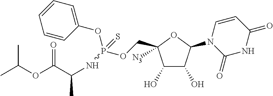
C1(O)C(O)C(N2C(=O)NC(=O)C=C2)OC1(COP(NC(C)C(OC(C)C)=O)(OC1=CC=CC=C1)=S)[N3]
